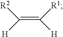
C(=C([R1])[H])([H])[R2]
